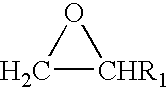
O1C[CHR1]1
